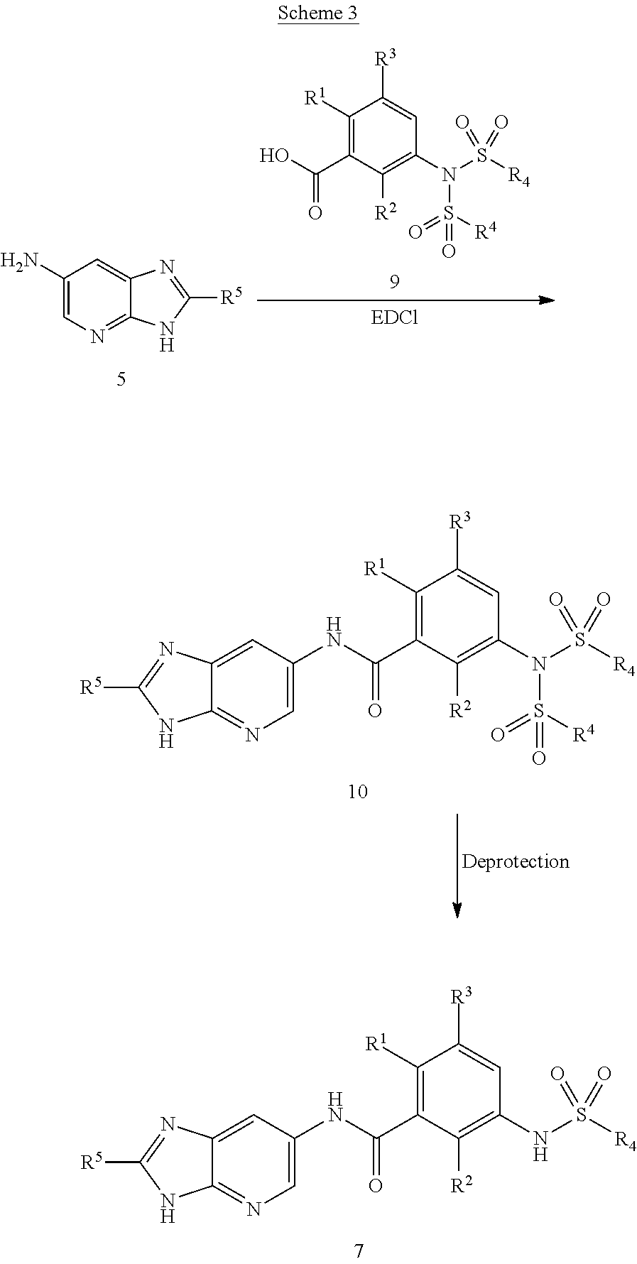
C1([R1])=C(C(NC2=CN=C3C(=C2)N=C([R5])N3)=O)C([R2])=C(NS([R4])(=O)=O)C=C1[R3].C1([R1])=C(C(NC2=CN=C3C(=C2)N=C([R5])N3)=O)C([R2])=C(N(S([R4])(=O)=O)S(=O)(=O)[R4])C=C1[R3].C1(N)=CN=C2C(=C1)N=C([R5])N2.C1([R1])=C(C(O)=O)C([R2])=C(N(S([R4])(=O)=O)S(=O)(=O)[R4])C=C1[R3]
